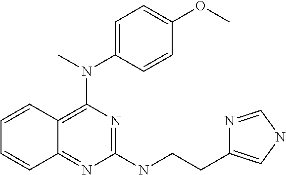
C1=CC(OC)=CC=C1N(C)C1=C2C(=NC(NCCC3=CNC=N3)=N1)C=CC=C2
